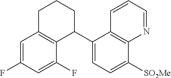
C1=C(F)C=C(F)C2=C1CCCC2C1=CC=C([SO2Me])C2=C1C=CC=N2
